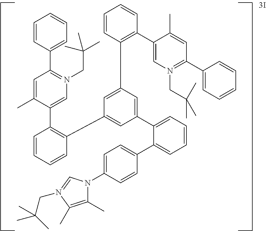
C1=CC(C2=N(CC(C)(C)C)C=C(C3=C(C4=CC(C5=CC=CC=C5C5=CC=C(N6C(C)=C(C)N(CC(C)(C)C)=C6)C=C5)=CC(C5=C(C6=CN(CC(C)(C)C)=C(C7=CC=CC=C7)C=C6C)C=CC=C5)=C4)C=CC=C3)C(C)=C2)=CC=C1
